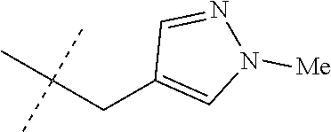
C1(CC(C)(C)C)=CN([Me])N=C1
